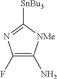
C1(F)=C(N)[NMe]C([SnBu3])=N1
